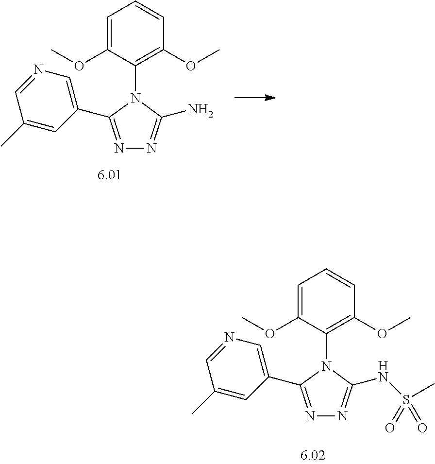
C1=C(OC)C(N2C(C3=CN=CC(C)=C3)=NN=C2NS(C)(=O)=O)=C(OC)C=C1.C1=C(OC)C(N2C(C3=CN=CC(C)=C3)=NN=C2N)=C(OC)C=C1
